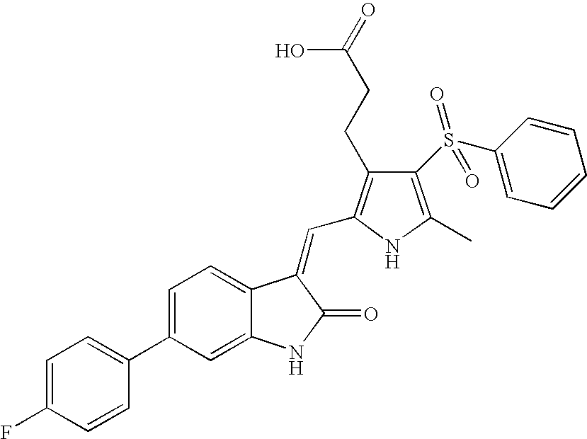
C1=C(C2=CC=C(F)C=C2)C=C2C(=C1)C(=CC1=C(CCC(=O)O)C(S(C3=CC=CC=C3)(=O)=O)=C(C)N1)C(=O)N2
